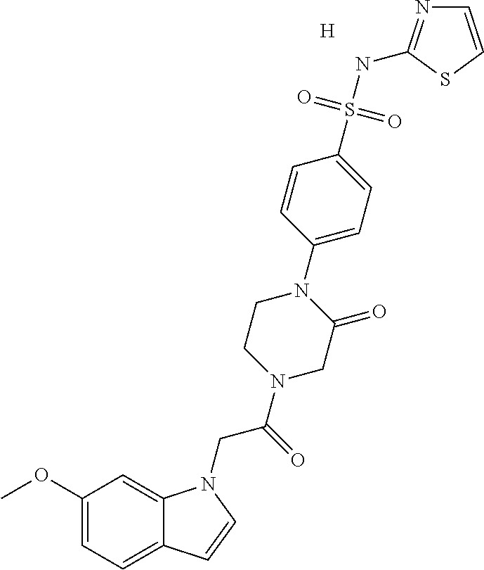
[H].C1(OC)=CC=C2C(=C1)N(CC(=O)N1CCN(C3=CC=C(S(NC4=NC=CS4)(=O)=O)C=C3)C(=O)C1)C=C2
